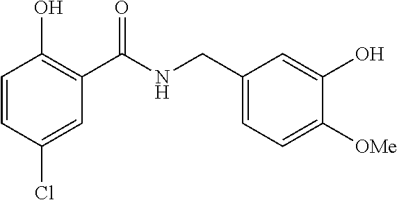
C1=CC(Cl)=CC(C(NCC2=CC=C([OMe])C(O)=C2)=O)=C1O
